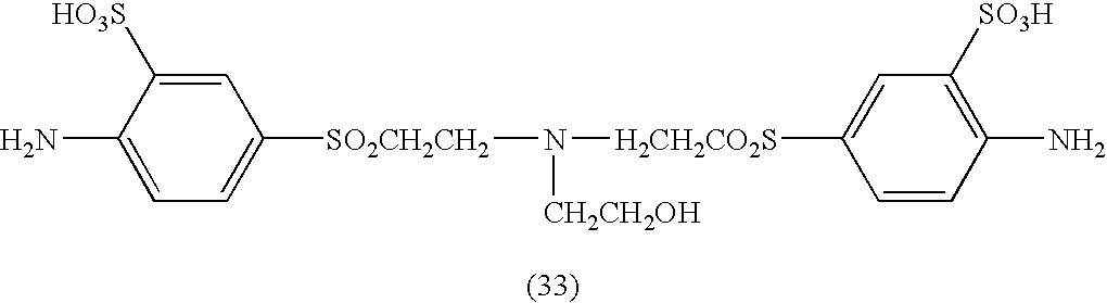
N([CH2CH2OH])([H2CH2CO2S]C1=CC([SO3H])=C(N)C=C1)[SO2CH2CH2]C1=CC=C(N)C([HO3S])=C1
